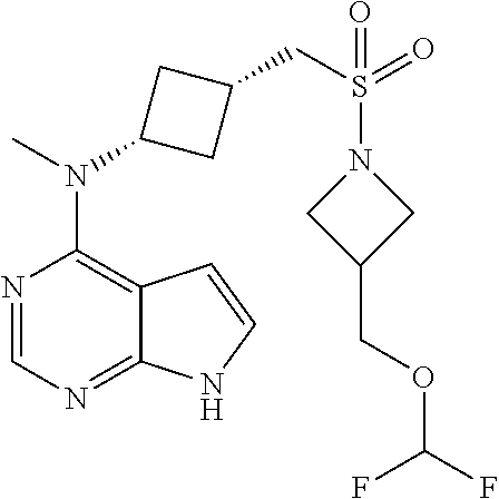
N1=CN=C2C(=C1N(C)C1CC(CS(N3CC(COC(F)F)C3)(=O)=O)C1)C=CN2
